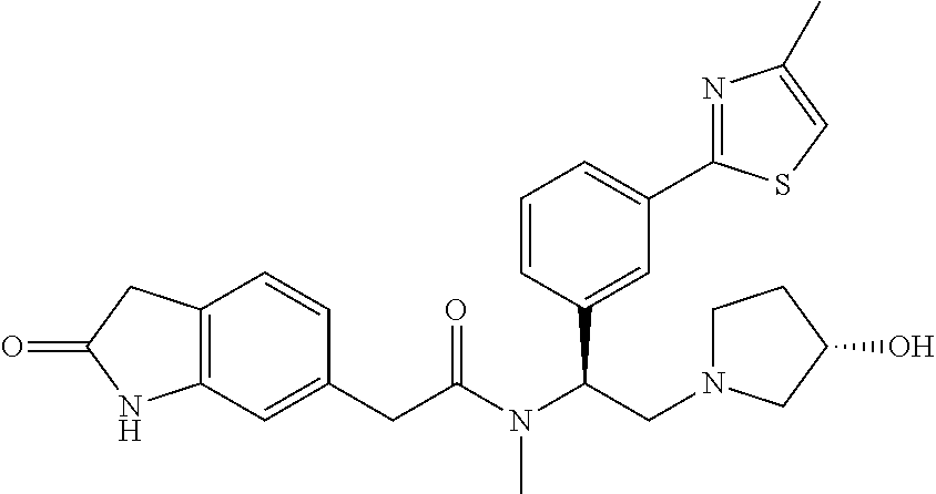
C12=C(CC(=O)N1)C=CC(CC(N(C(CN1CCC(O)C1)C1=CC(C3=NC(C)=CS3)=CC=C1)C)=O)=C2
